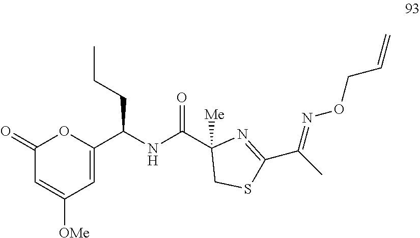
C1(=O)C=C([OMe])C=C(C(NC(C2([Me])CSC(C(C)=NOCC=C)=N2)=O)CCC)O1
